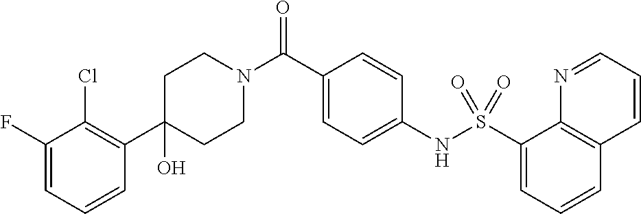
C1(O)(C2=C(Cl)C(F)=CC=C2)CCN(C(C2=CC=C(NS(C3=CC=CC4=C3N=CC=C4)(=O)=O)C=C2)=O)CC1
